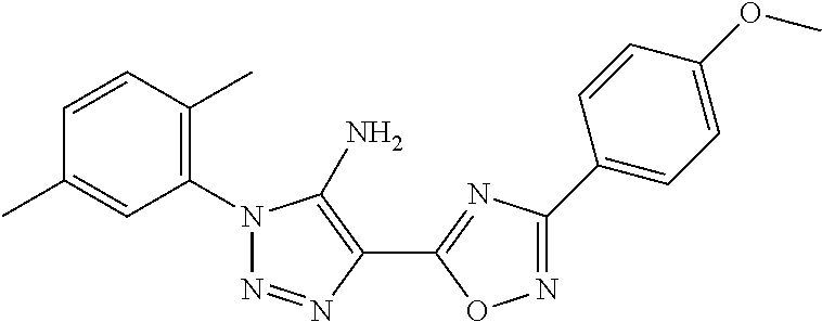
C1(N2N=NC(C3=NC(C4=CC=C(OC)C=C4)=NO3)=C2N)=C(C)C=CC(C)=C1
